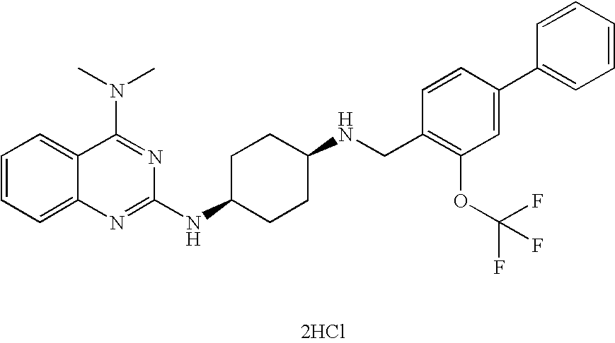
C1=CC=C2C(=C1)C(N(C)C)=NC(NC1CCC(NCC3=C(OC(F)(F)F)C=C(C4=CC=CC=C4)C=C3)CC1)=N2.[2HCl]
